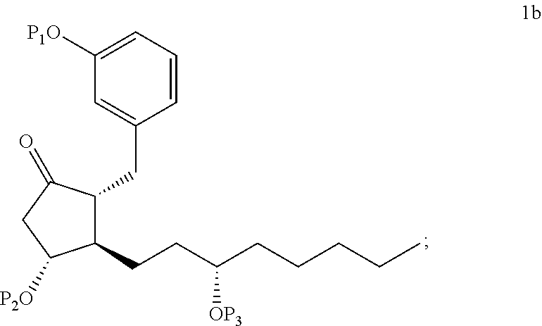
C1=CC=C([P1O])C=C1CC1C(CCC(CCCCC)[OP3])C([P2O])CC1=O
